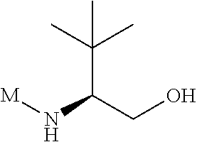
[M]NC(CO)C(C)(C)C
